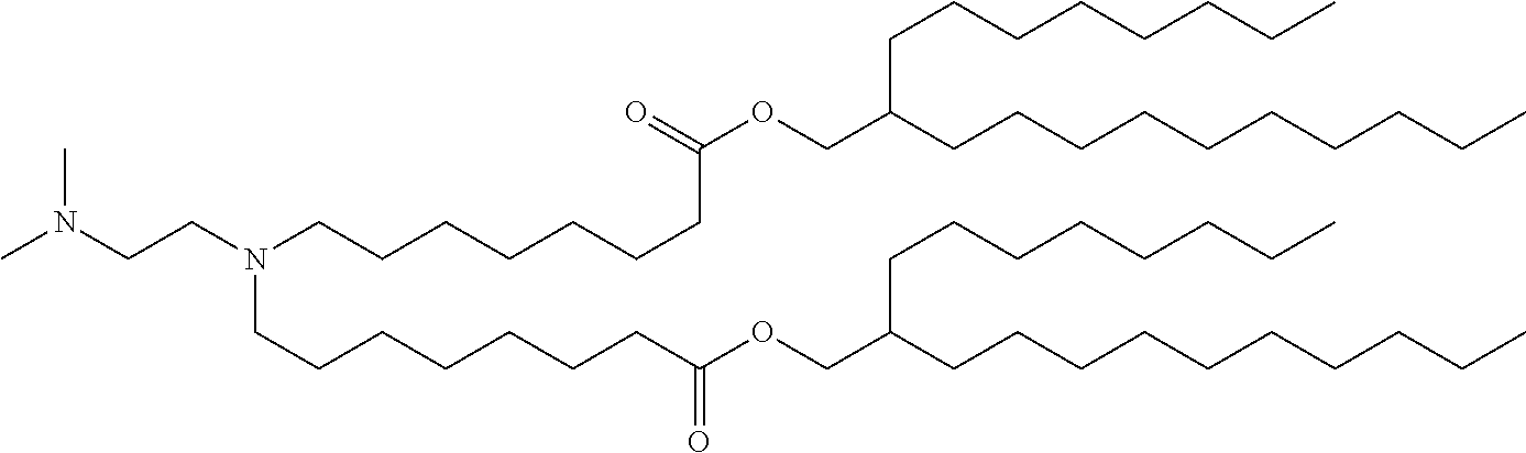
N(CCN(CCCCCCCC(=O)OCC(CCCCCCCC)CCCCCCCCCC)CCCCCCCC(OCC(CCCCCCCCCC)CCCCCCCC)=O)(C)C
